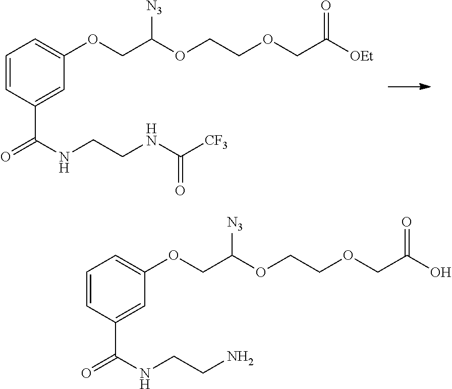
C1=CC(C(NCCNC([CF3])=O)=O)=CC(OCC([N3])OCCOCC([OEt])=O)=C1.C1=CC(C(NCCN)=O)=CC(OCC([N3])OCCOCC(O)=O)=C1
